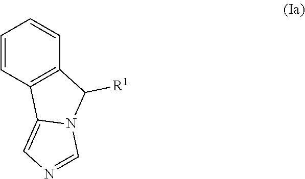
C1=CC2=C(C=C1)C([R1])N1C2=CN=C1
